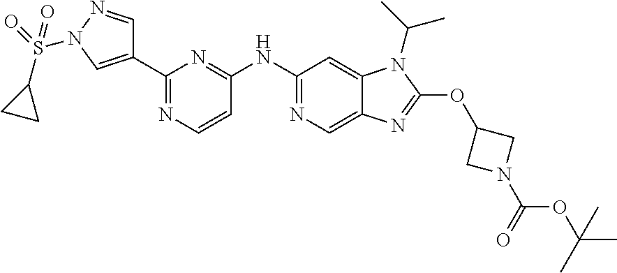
C1(NC2=NC(C3=CN(S(=O)(C4CC4)=O)N=C3)=NC=C2)=NC=C2C(=C1)N(C(C)C)C(OC1CN(C(=O)OC(C)(C)C)C1)=N2
